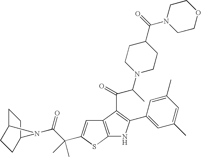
C12=C(SC(C(C(=O)N3C4CCC3CC4)(C)C)=C1)NC(C1=CC(C)=CC(C)=C1)=C2C(=O)C(N1CCC(C(N2CCOCC2)=O)CC1)C
